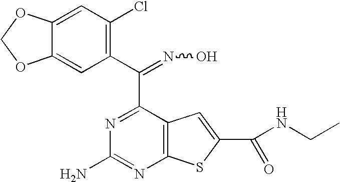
C12=CC(C(=NO)C3=NC(N)=NC4=C3C=C(C(NCC)=O)S4)=C(Cl)C=C1OCO2
